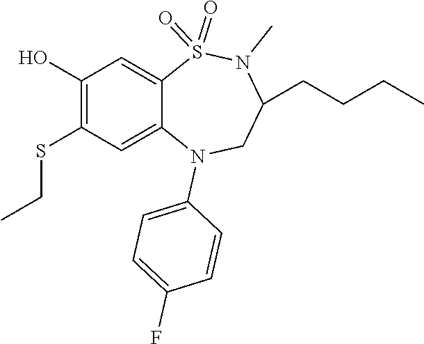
C1=CC(F)=CC=C1N1CC(CCCC)N(C)S(=O)(=O)C2=CC(O)=C(SCC)C=C12
